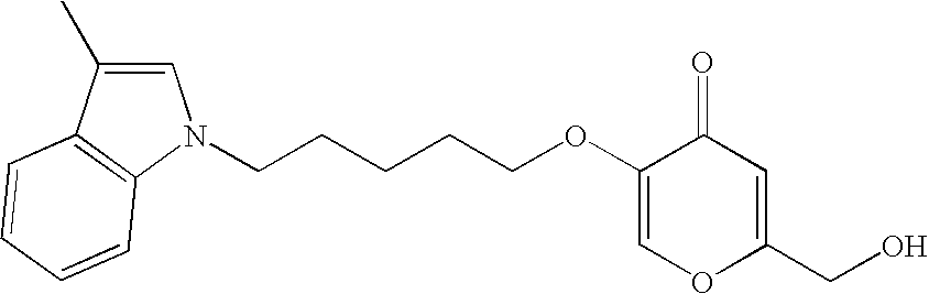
C1=C(OCCCCCN2C=C(C)C3=C2C=CC=C3)C(=O)C=C(CO)O1
